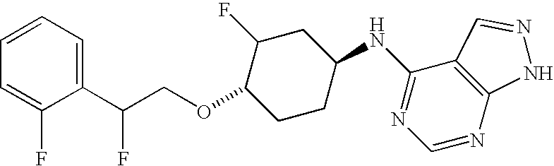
C1=CC=C(C(COC2CCC(NC3=NC=NC4=C3C=NN4)CC2F)F)C(F)=C1
